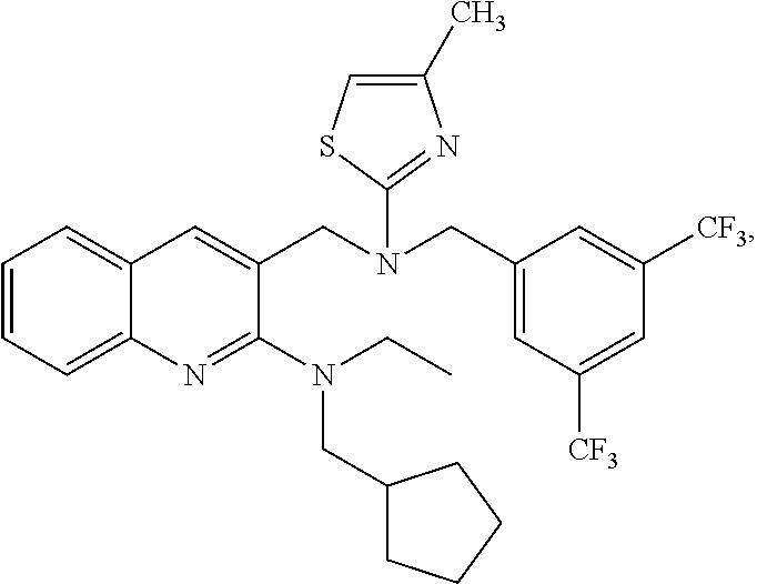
C1=CC=C2C(=C1)C=C(CN(CC1=CC([CF3])=CC([CF3])=C1)C1=NC(C)=CS1)C(N(CC1CCCC1)CC)=N2
